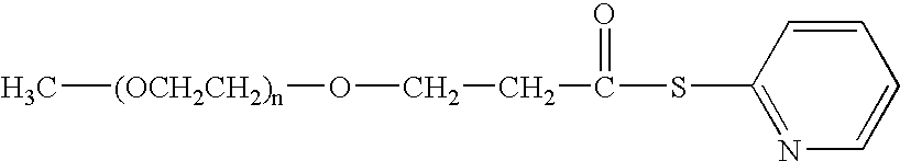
C[(OCH2CH2)n]OCCC(SC1=NC=CC=C1)=O
